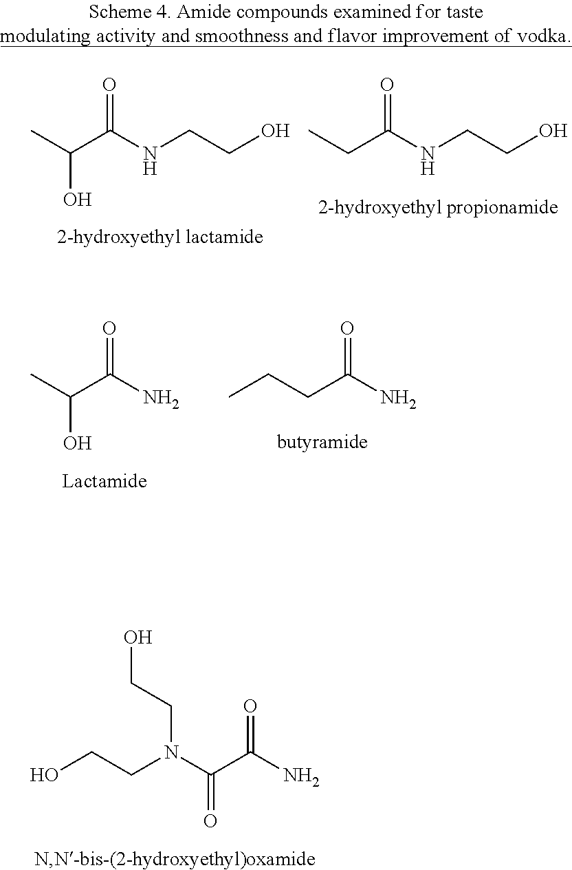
CC(C(N)=O)O.C(CC(N)=O)C.N(C(C(N)=O)=O)(CCO)CCO.CC(C(NCCO)=O)O.CCC(NCCO)=O
